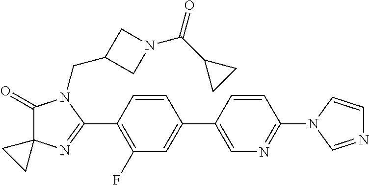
C1(=O)C2(N=C(C3=C(F)C=C(C4=CN=C(N5C=NC=C5)C=C4)C=C3)N1CC1CN(C(C3CC3)=O)C1)CC2
